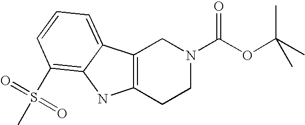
C12=C(CCN(C(OC(C)(C)C)=O)C1)NC1=C(S(C)(=O)=O)C=CC=C21
